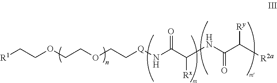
[R1]CCOCCOCC[Q]NC(=O)C([Rx])NC(C([Ry])[R2a])=O
